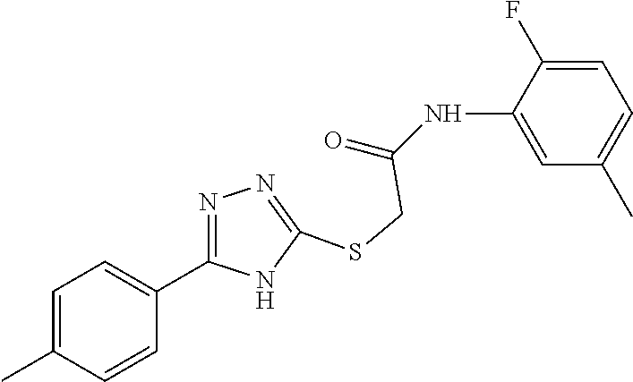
C1=C(NC(=O)CSC2=NN=C(C3=CC=C(C)C=C3)N2)C(F)=CC=C1C
